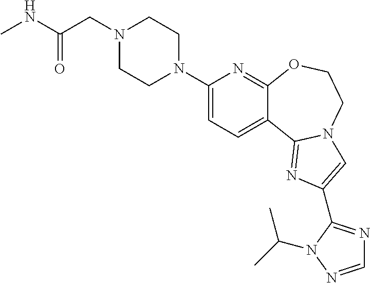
C1(N2CCN(CC(NC)=O)CC2)=CC=C2C(=N1)OCCN1C2=NC(C2=NC=NN2C(C)C)=C1
